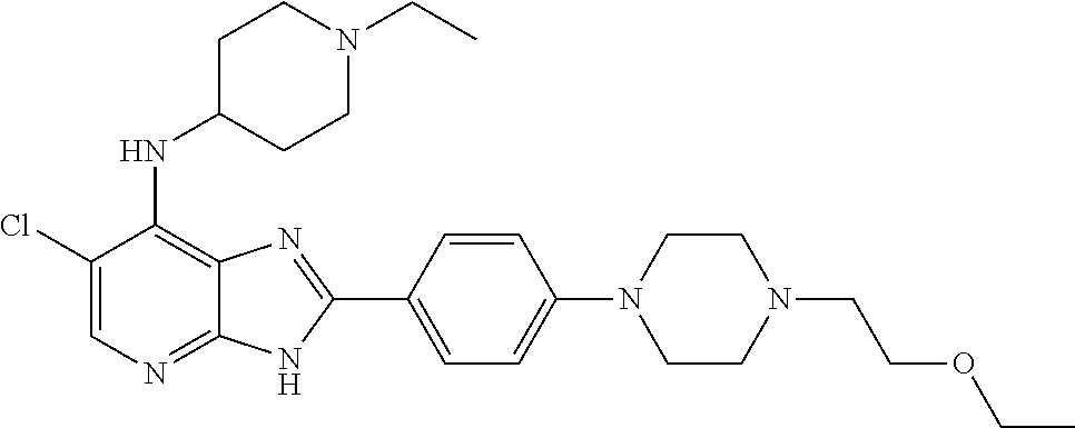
C1(Cl)=CN=C2C(=C1NC1CCN(CC)CC1)N=C(C1=CC=C(N3CCN(CCOCC)CC3)C=C1)N2
